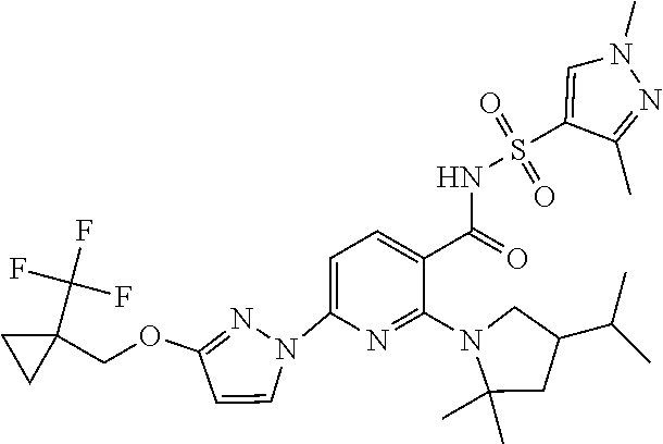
C1=C(N2C=CC(OCC3(C(F)(F)F)CC3)=N2)N=C(N2C(C)(C)CC(C(C)C)C2)C(C(=O)NS(=O)(=O)C2=CN(C)N=C2C)=C1
